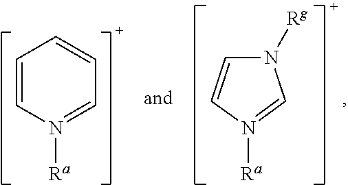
C1=CN([Ra])=CC=C1.N1([Ra])=CN([Rg])C=C1
